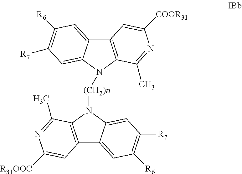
C12=C(C(C)=NC([COOR31])=C1)N([(CH2)n]N1C3=C(C4=CC([R6])=C([R7])C=C14)C=C([R31OOC])N=C3C)C1=CC([R7])=C([R6])C=C21
